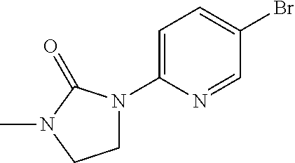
BrC1=CC=C(N2CCN(C)C2=O)N=C1
